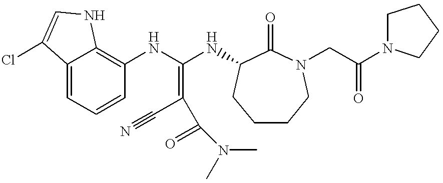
C12=CC=CC(NC(NC3C(=O)N(CC(N4CCCC4)=O)CCCC3)=C(C#N)C(=O)N(C)C)=C1NC=C2Cl
